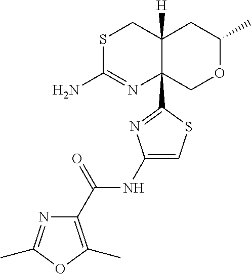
S1C(N)=NC2(C3=NC(NC(C4=C(C)OC(C)=N4)=O)=CS3)C([H])(C1)CC(C)OC2
